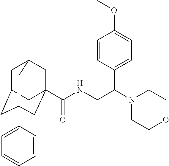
C1C2CC3(C4=CC=CC=C4)CC(C(NCC(N4CCOCC4)C4=CC=C(OC)C=C4)=O)(CC1C3)C2
